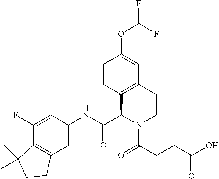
C1=CC2=C(C=C1OC(F)F)CCN(C(CCC(O)=O)=O)C2C(NC1=CC2=C(C(F)=C1)C(C)(C)CC2)=O
